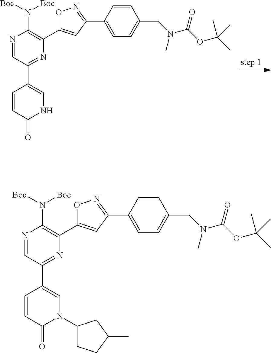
N1=CC(C2=CN(C3CCC(C)C3)C(=O)C=C2)=NC(C2=CC(C3=CC=C(CN(C(OC(C)(C)C)=O)C)C=C3)=NO2)=C1N([Boc])[Boc].N1=CC(C2=CNC(=O)C=C2)=NC(C2=CC(C3=CC=C(CN(C(OC(C)(C)C)=O)C)C=C3)=NO2)=C1N([Boc])[Boc]
